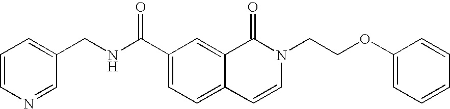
C1=CN=CC(CNC(C2=CC=C3C(=C2)C(=O)N(CCOC2=CC=CC=C2)C=C3)=O)=C1
